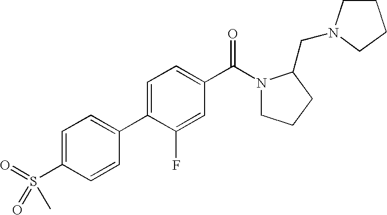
C1=C(S(=O)(=O)C)C=CC(C2=CC=C(C(N3CCCC3CN3CCCC3)=O)C=C2F)=C1
